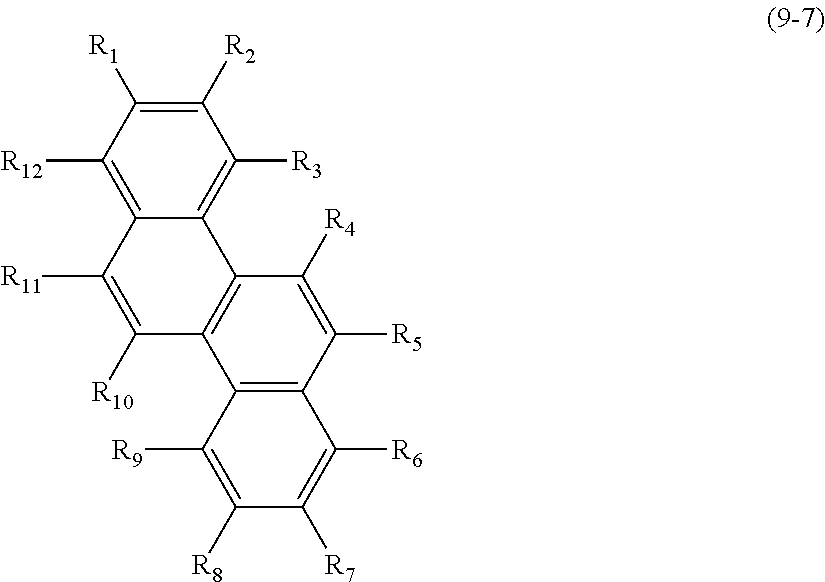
C1([R2])=C([R1])C([R12])=C2C(=C1[R3])C1=C(C([R10])=C2[R11])C2=C(C([R5])=C1[R4])C([R6])=C([R7])C([R8])=C2[R9]
